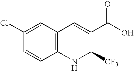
C1(Cl)=CC2=C(C=C1)NC([CF3])C(C(O)=O)=C2
